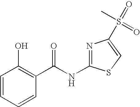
C1=CC=CC(C(NC2=NC(S(C)(=O)=O)=CS2)=O)=C1O
